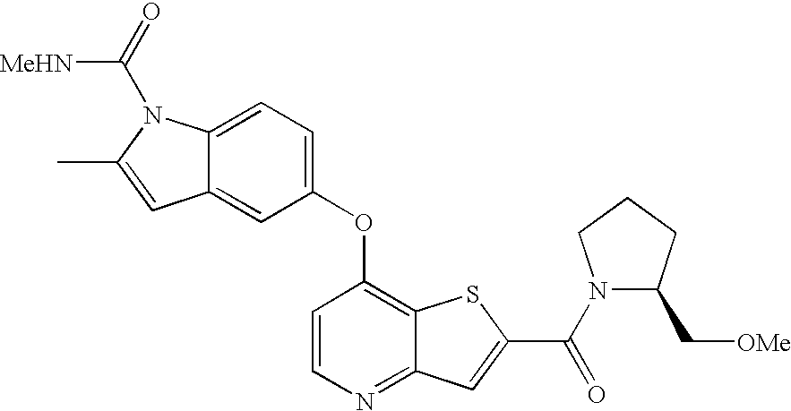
C1(OC2=C3C(=NC=C2)C=C(C(N2C(C[OMe])CCC2)=O)S3)=CC=C2C(=C1)C=C(C)N2C(=O)[MeHN]
